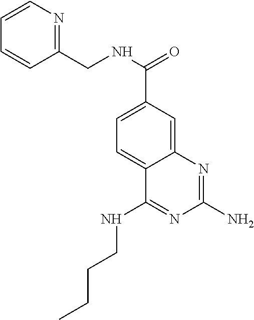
C(C1=CC=C2C(=C1)N=C(N)N=C2NCCCC)(=O)NCC1=NC=CC=C1
